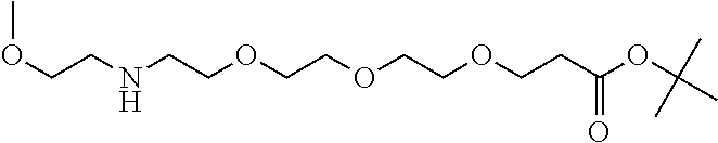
N(CCOCCOCCOCCC(OC(C)(C)C)=O)CCOC
